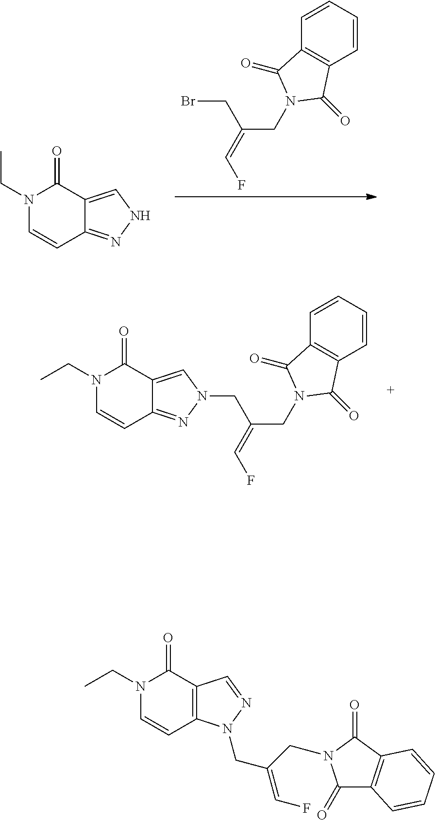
N1(CC)C=CC2=NN(CC(CN3C(=O)C4=C(C3=O)C=CC=C4)=CF)C=C2C1=O.BrCC(CN1C(=O)C2=C(C1=O)C=CC=C2)=CF.N1(CC)C=CC2=NNC=C2C1=O.N1(CC)C=CC2=C(C1=O)C=NN2CC(CN1C(=O)C2=C(C1=O)C=CC=C2)=CF
